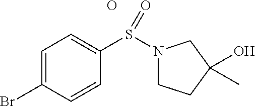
C1=C(Br)C=CC(S(N2CCC(O)(C)C2)=O)=C1.O
